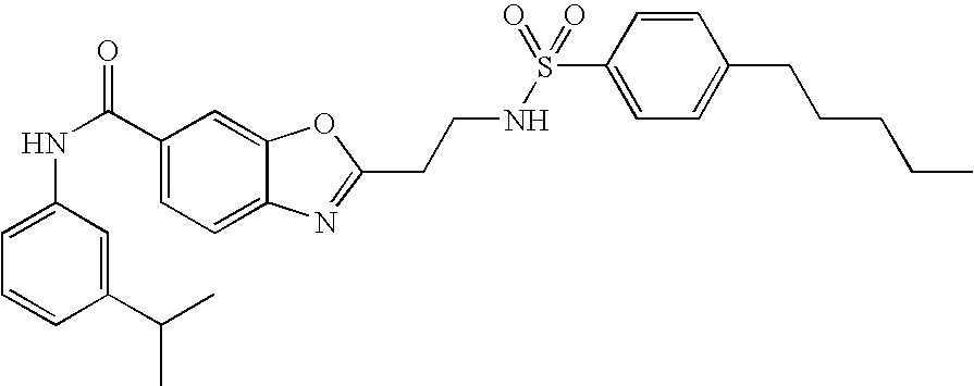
C1=C2C(=CC=C1C(NC1=CC=CC(C(C)C)=C1)=O)N=C(CCNS(C1=CC=C(CCCCC)C=C1)(=O)=O)O2
